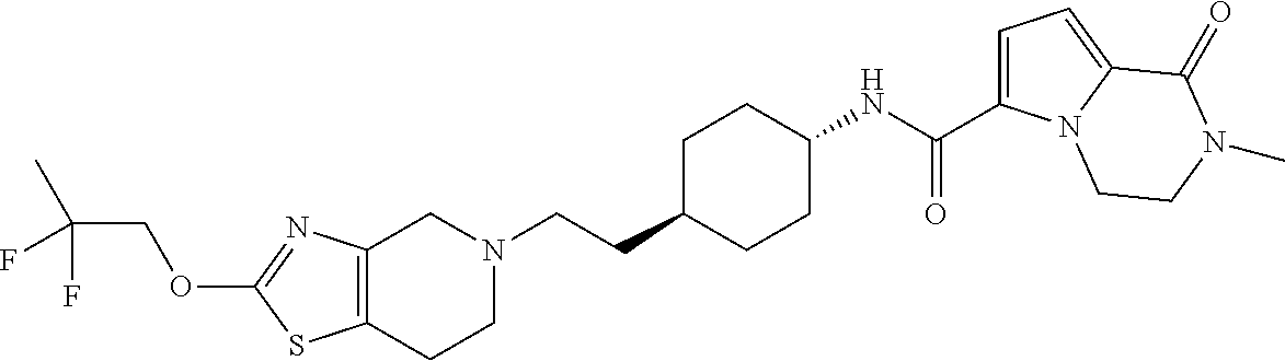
C12=C(CCN(CCC3CCC(NC(=O)C4=CC=C5N4CCN(C)C5=O)CC3)C1)SC(OCC(C)(F)F)=N2
